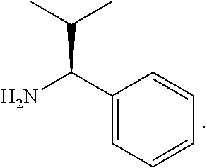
C(C(C)C)(C1=CC=CC=C1)N
